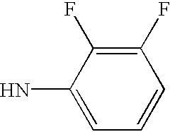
C1(N)=CC=CC(F)=C1F
